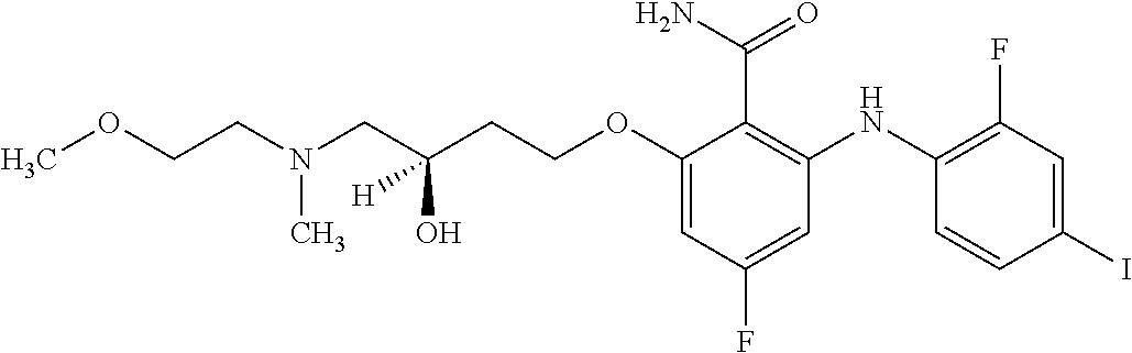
C(OC1=CC(F)=CC(NC2=C(F)C=C(I)C=C2)=C1C(N)=O)CC(O)(CN(CCOC)C)[H]
